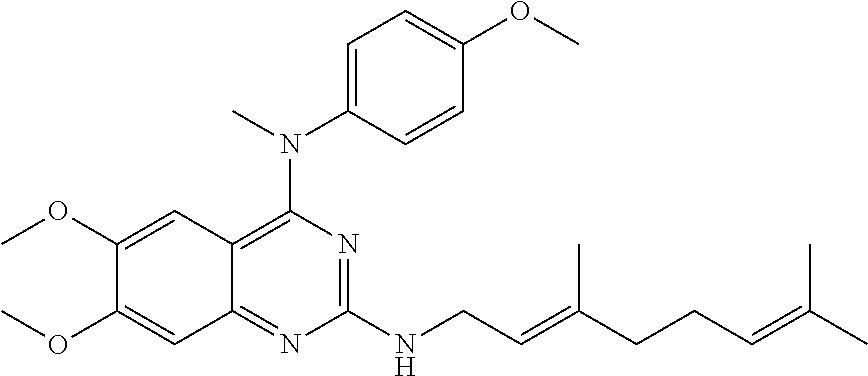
C1=C(N(C)C2=C3C(=NC(NCC=C(CCC=C(C)C)C)=N2)C=C(OC)C(OC)=C3)C=CC(OC)=C1
